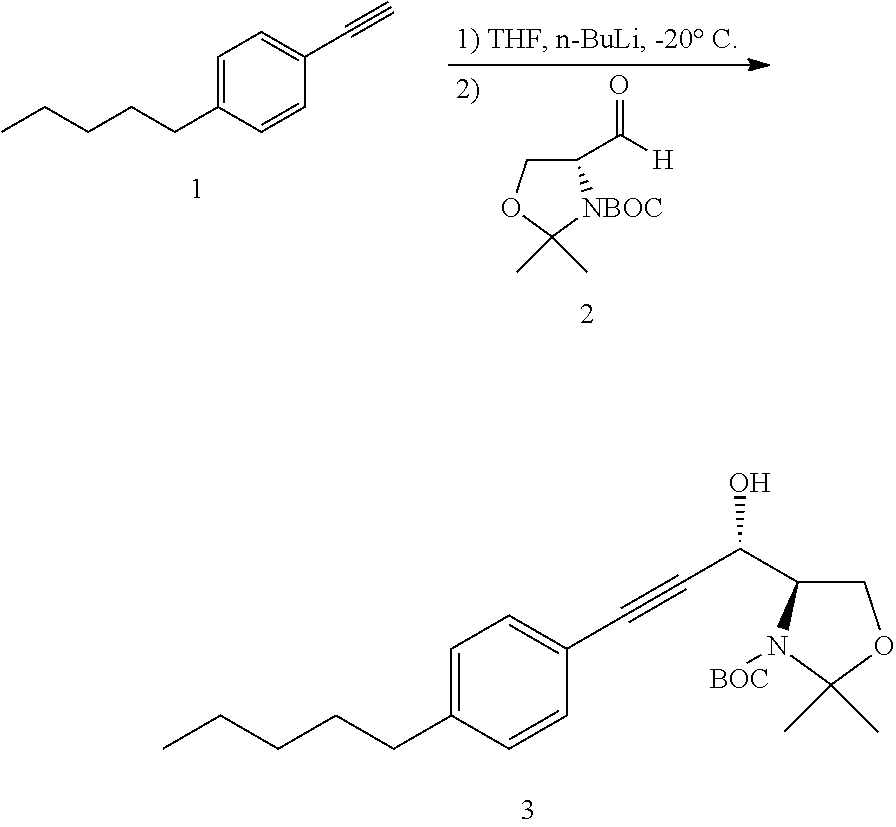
C1=C(CCCCC)C=CC(C#C)=C1.C1(C([H])=O)COC(C)(C)[NBOC]1.C1=C(CCCCC)C=CC(C#CC(C2COC(C)(C)N2[BOC])O)=C1
